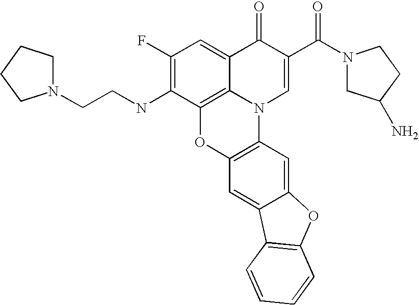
C12=C3C(=CC(F)=C1NCCN1CCCC1)C(=O)C(C(=O)N1CC(N)CC1)=CN3C1=C(O2)C=C2C(=C1)OC1=C2C=CC=C1
